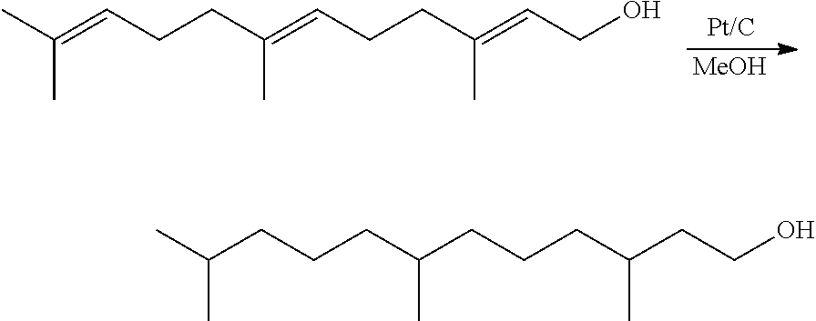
CC(=CCCC(=CCCC(=CCO)C)C)C.[MeOH].CC(CCCC(CCCC(CCO)C)C)C
